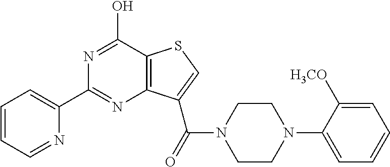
C1(C2=CC=CC=N2)=NC2=C(C(O)=N1)SC=C2C(=O)N1CCN(C2=CC=CC=C2[H3CO])CC1
